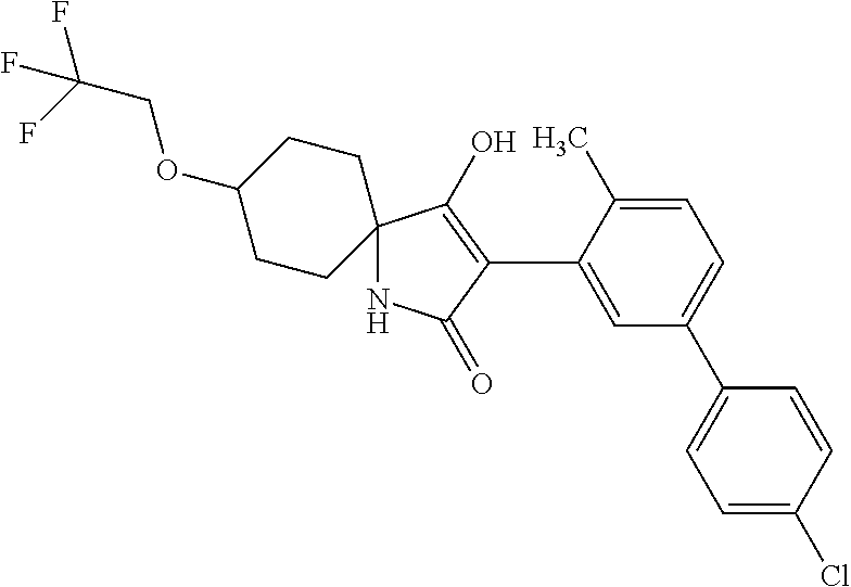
N1C2(C(O)=C(C3=CC(C4=CC=C(Cl)C=C4)=CC=C3C)C1=O)CCC(OCC(F)(F)F)CC2
